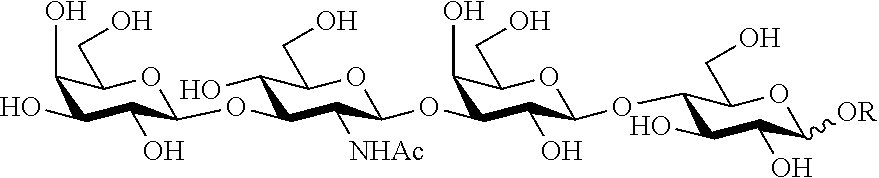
C1(O)C(OC2C([NHAc])C(OC3C(O)C(O)C(O)C(CO)O3)C(O)C(CO)O2)C(O)C(OC2C(O)C(O)C([OR])OC2CO)OC1CO
